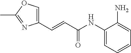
C1=C(N)C(NC(C=CC2=COC(C)=N2)=O)=CC=C1
